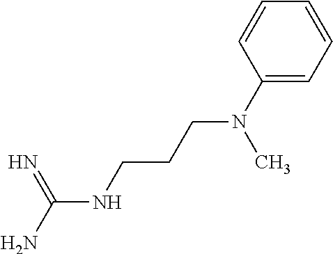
N(C(=N)N)CCCN(C1=CC=CC=C1)C
